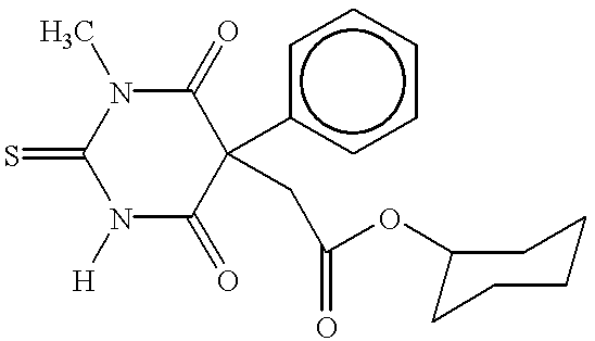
N1([H])C(=O)C(c2ccccc2)(CC(OC2CCCCC2)=O)C(=O)N(C)C1=S
